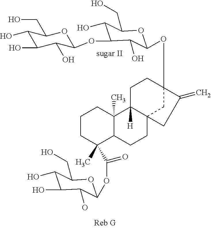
O(C1C(O)C(CO)OC(OC23CC4(CCC5C(C(OC6C(O)C(O)C(O)C(CO)O6)=O)(C)CCCC5(C)C4([H])CC2)CC3=C)C1O)C1C(O)C(O)C(O)C(CO)O1
